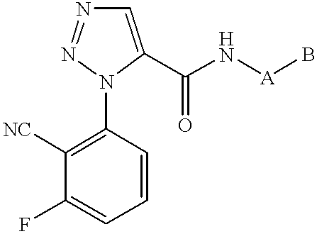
C1=C(C(N[A]B)=O)N(C2=C([NC])C(F)=CC=C2)N=N1
